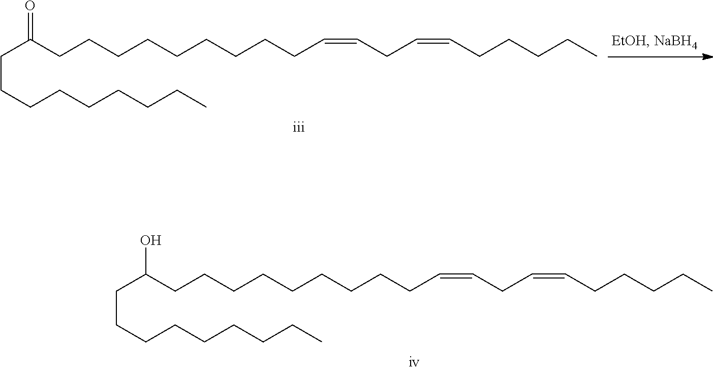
C(CCCCCCCCCC=CCC=CCCCCC)(=O)CCCCCCCCC.C(CCCCCCCCCC=CCC=CCCCCC)(O)CCCCCCCCC
